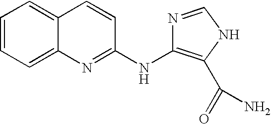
C1=CC=C2C(=C1)C=CC(NC1=C(C(=O)N)NC=N1)=N2
